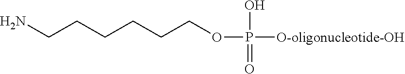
NCCCCCCOP(O)(=O)[O-oligonucleotide-OH]
